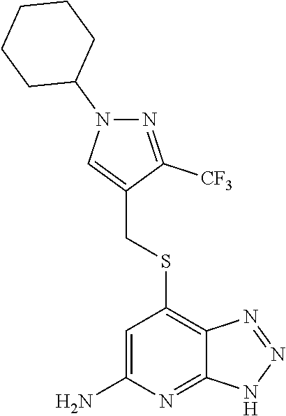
C1=C(N)N=C2C(=C1SCC1=CN(C3CCCCC3)N=C1[CF3])N=NN2
